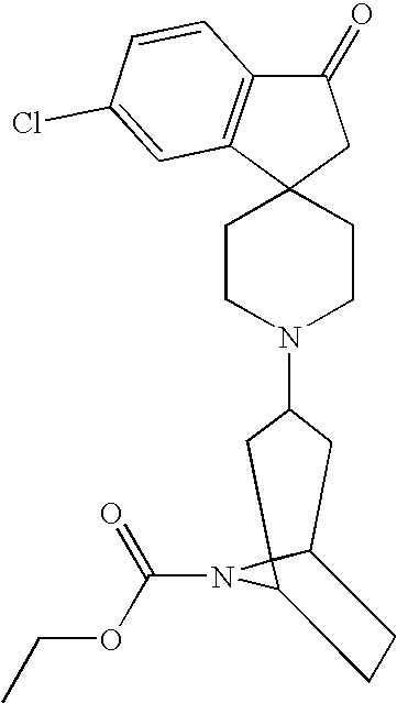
C1CN(C2CC3C4(N(C(=O)OCC)C4CC3)C2)CCC12CC(=O)C1=C2C=C(Cl)C=C1
